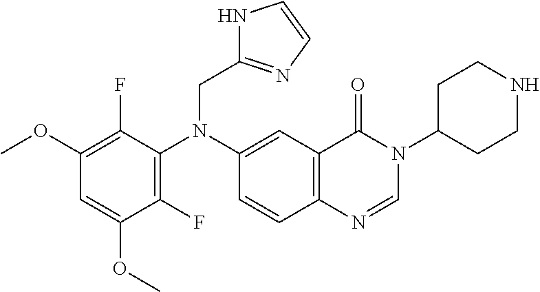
C1(OC)=C(F)C(N(C2=CC3=C(C=C2)N=CN(C2CCNCC2)C3=O)CC2=NC=CN2)=C(F)C(OC)=C1
